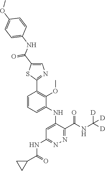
C1=CC=C(NC2=CC(NC(C3CC3)=O)=NN=C2C(NC([D])([D])[D])=O)C(OC)=C1C1=NC=C(C(NC2=CC=C(OC)C=C2)=O)S1
